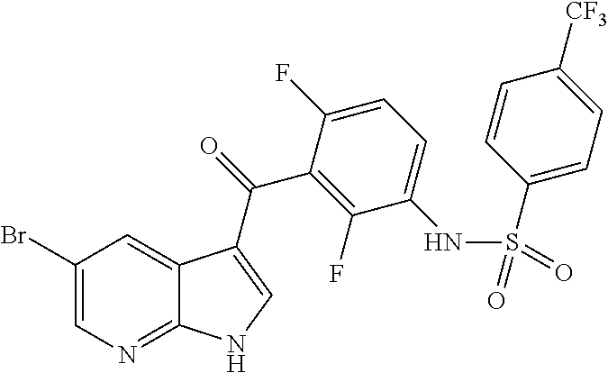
C1(Br)=CN=C2C(=C1)C(C(=O)C1=C(F)C(NS(=O)(=O)C3=CC=C([CF3])C=C3)=CC=C1F)=CN2
